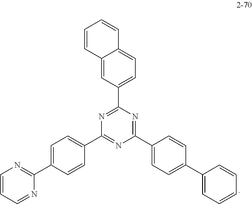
N1=C(C2=CC=C3C(=C2)C=CC=C3)N=C(C2=CC=C(C3=CC=CC=C3)C=C2)N=C1C1=CC=C(C2=NC=CC=N2)C=C1
